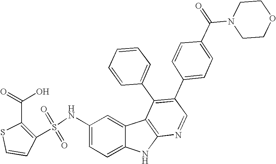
N(C1=CC=C2C(=C1)C1=C(N2)N=CC(C2=CC=C(C(N3CCOCC3)=O)C=C2)=C1C1=CC=CC=C1)S(=O)(=O)C1=C(C(=O)O)SC=C1
